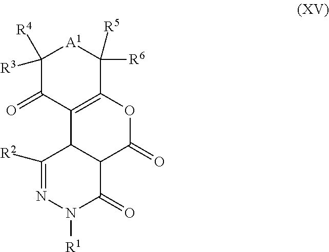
C12=C(C([R5])([R6])[A1]C([R3])([R4])C1=O)OC(=O)C1C2C([R2])=NN([R1])C1=O
